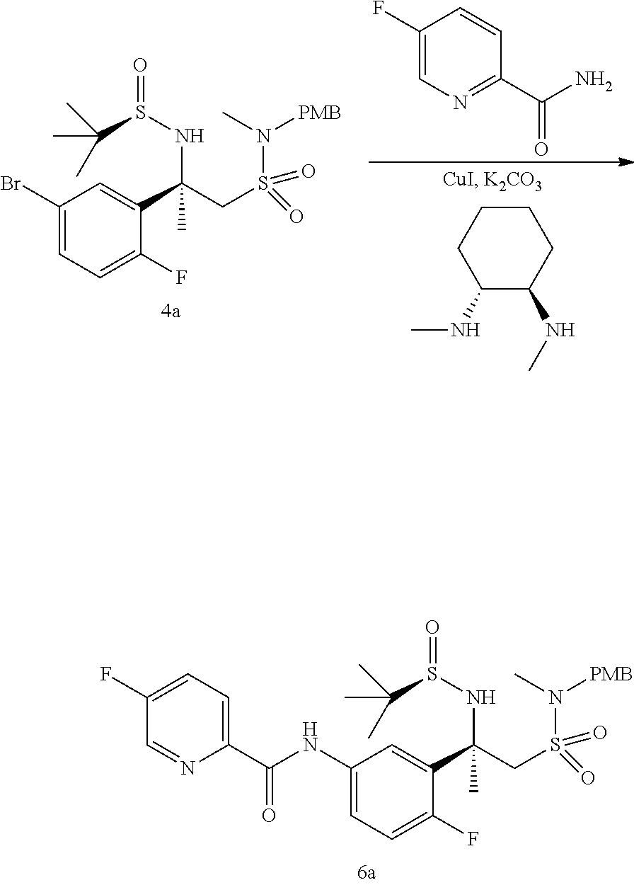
C1(NC(C2=CC=C(F)C=N2)=O)=CC=C(F)C(C(CS(=O)(N(C)[PMB])=O)(NS(=O)C(C)(C)C)C)=C1.C1(Br)=CC=C(F)C(C(CS(=O)(N(C)[PMB])=O)(NS(=O)C(C)(C)C)C)=C1.C1(NC)C(NC)CCCC1.C1(F)=CN=C(C(N)=O)C=C1
